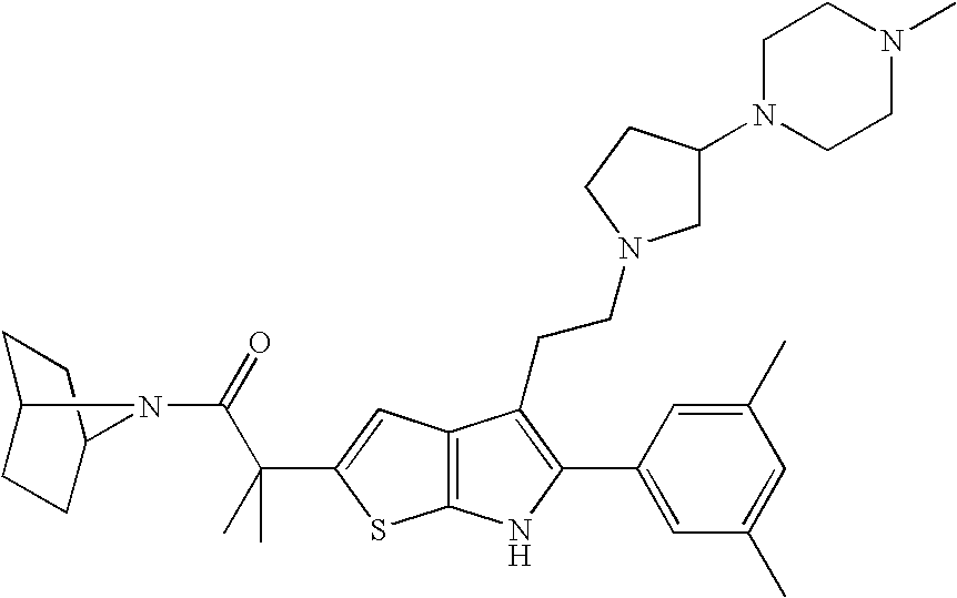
C1C2CCC(C1)N2C(=O)C(C)(C1=CC2=C(S1)NC(C1=CC(C)=CC(C)=C1)=C2CCN1CC(N2CCN(C)CC2)CC1)C
